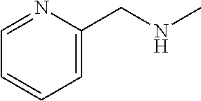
C1=NC(CNC)=CC=C1
